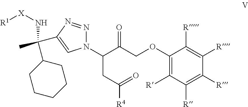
N1(C(C(COC2=C([R])C([R])=C([R])C([R])=C2[R])=O)CC([R4])=O)N=NC(C(C)(C2CCCCC2)N[X][R1])=C1
